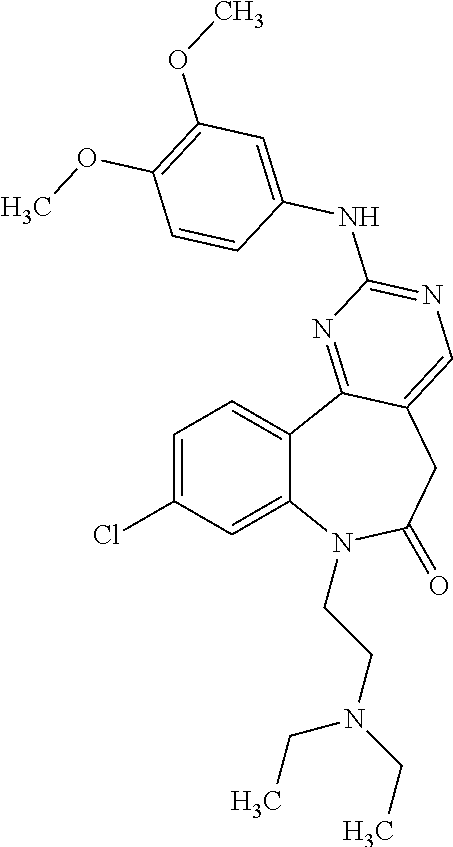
C12=CC(Cl)=CC=C1C1=NC(NC3=CC(OC)=C(OC)C=C3)=NC=C1CC(=O)N2CCN(CC)CC
